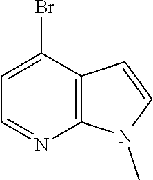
C1(Br)=CC=NC2=C1C=CN2C
